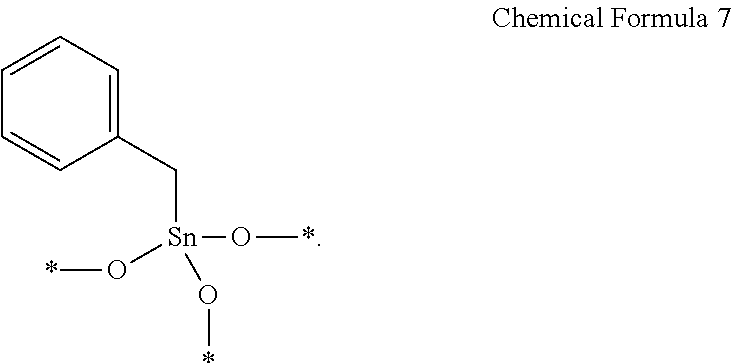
C1(C[Sn](O*)(O*)O*)=CC=CC=C1
